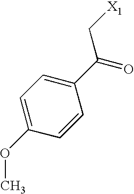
C1(OC)=CC=C(C(C[X1])=O)C=C1
